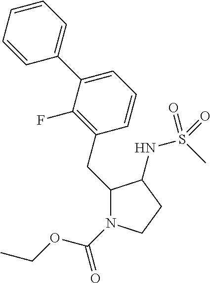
C1(CC2=C(F)C(C3=CC=CC=C3)=CC=C2)N(C(=O)OCC)CCC1NS(C)(=O)=O
